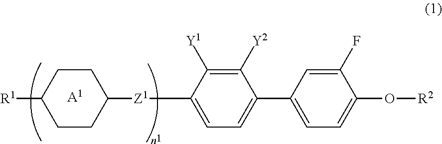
C1CC([R1])CCC1[Z1]C1=CC=C(C2=CC=C(O[R2])C(F)=C2)C([Y2])=C1[Y1].[A1]
